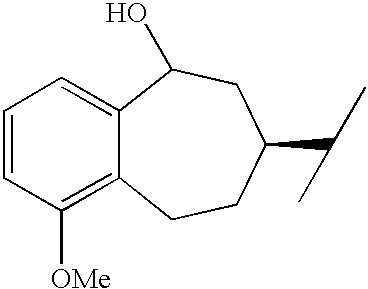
C1=CC([OMe])=C2C(=C1)C(O)CC(C(C)C)CC2
